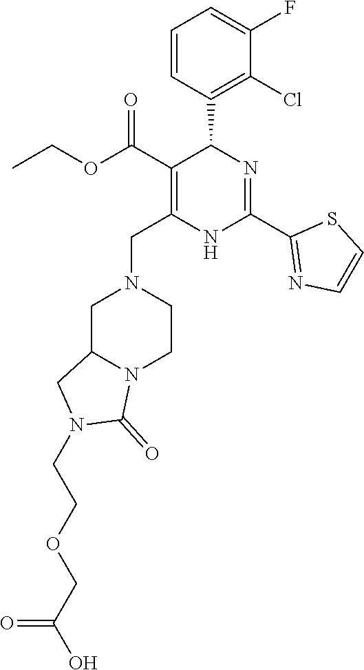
C1=CC(C2C(C(OCC)=O)=C(CN3CC4N(CC3)C(=O)N(CCOCC(=O)O)C4)NC(C3=NC=CS3)=N2)=C(Cl)C(F)=C1
